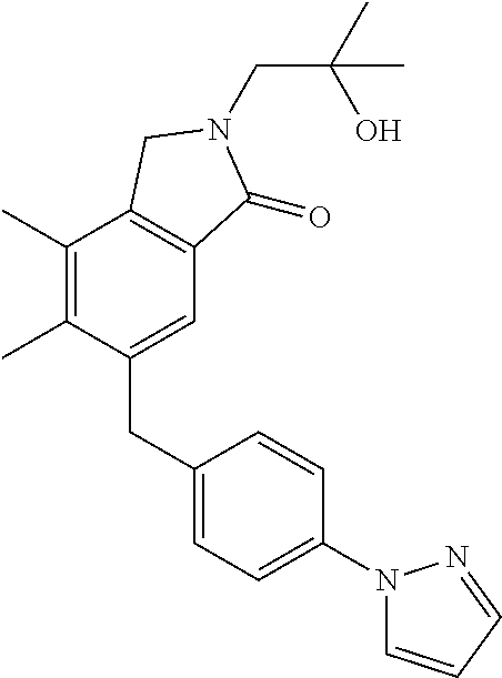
C1(C)=C(C)C(CC2=CC=C(N3C=CC=N3)C=C2)=CC2=C1CN(CC(O)(C)C)C2=O
